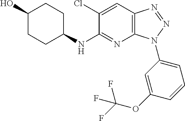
C1(Cl)=CC2=C(N=C1NC1CCC(O)CC1)N(C1=CC=CC(OC(F)(F)F)=C1)N=N2
